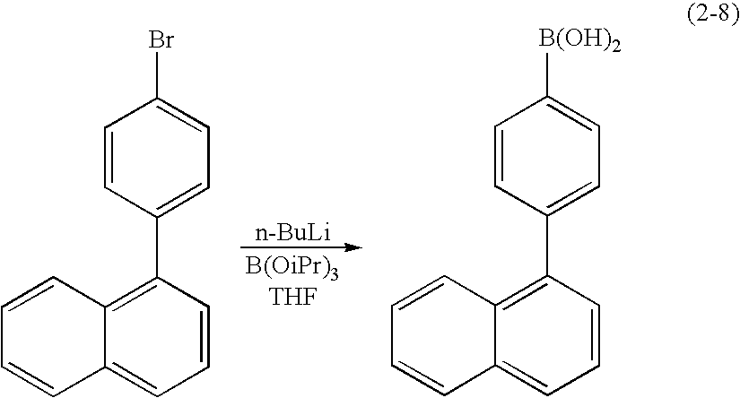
C12=C(C3=CC=C(Br)C=C3)C=CC=C1C=CC=C2.C12=C(C3=CC=C([B(OH)2])C=C3)C=CC=C1C=CC=C2.[n-BuLi]
